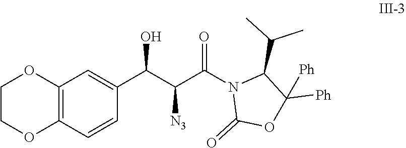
C12=C(C=CC(C(C(C(N3C(=O)OC([Ph])([Ph])C3C(C)C)=O)[N3])O)=C1)OCCO2
